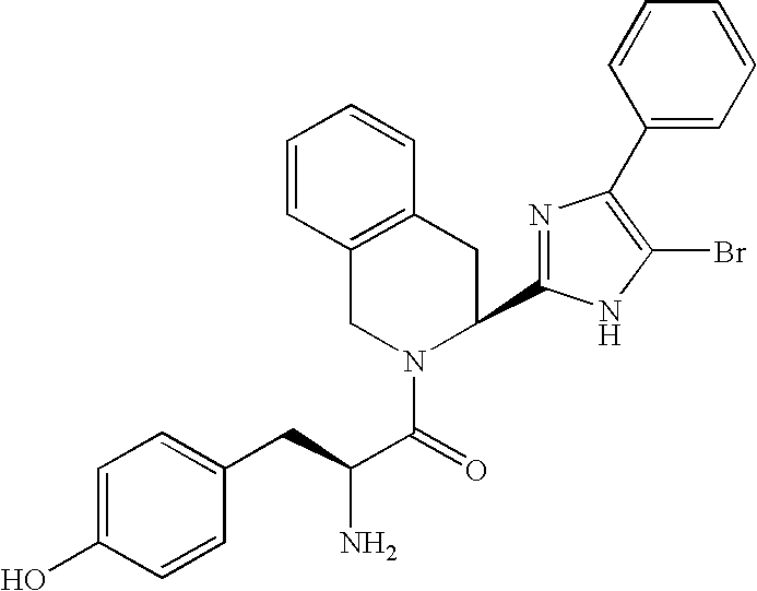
C1=C(O)C=CC(CC(C(=O)N2C(C3=NC(C4=CC=CC=C4)=C(Br)N3)CC3=C(C2)C=CC=C3)N)=C1
